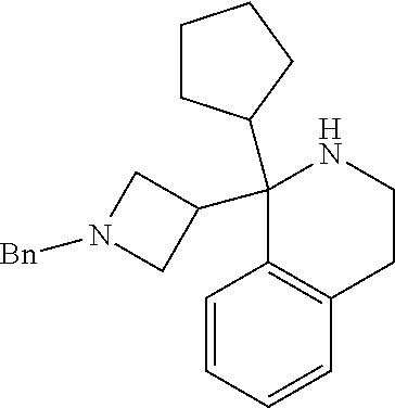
C1(C2CCCC2)(C2CN([Bn])C2)C2=C(CCN1)C=CC=C2
